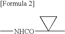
C1CC1(C)[NHCO]C
